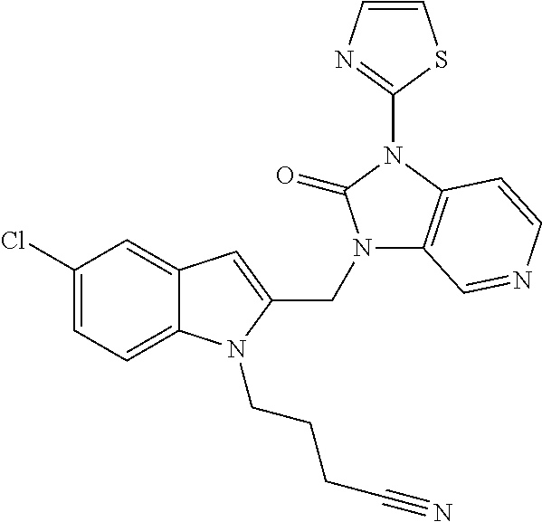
C12=CC(Cl)=CC=C1N(CCCC#N)C(CN1C3=C(N(C4=NC=CS4)C1=O)C=CN=C3)=C2
